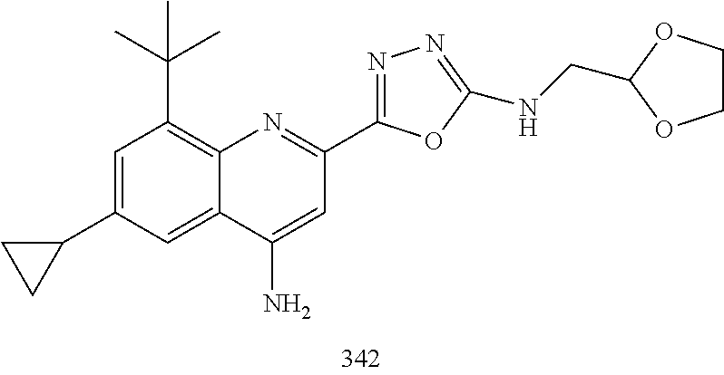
C1=C(C2CC2)C=C2C(=C1C(C)(C)C)N=C(C1=NN=C(NCC3OCCO3)O1)C=C2N
